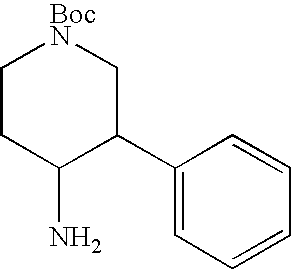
C1CC(N)C(C2=CC=CC=C2)C[BocN]1
